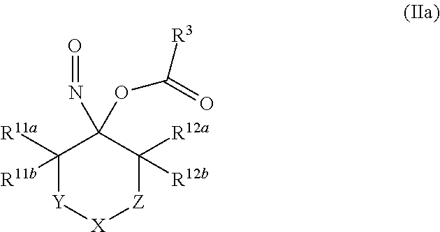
C1([R11a])([R11b])[Y][X][Z]C([R12a])([R12b])C1(N=O)OC([R3])=O
